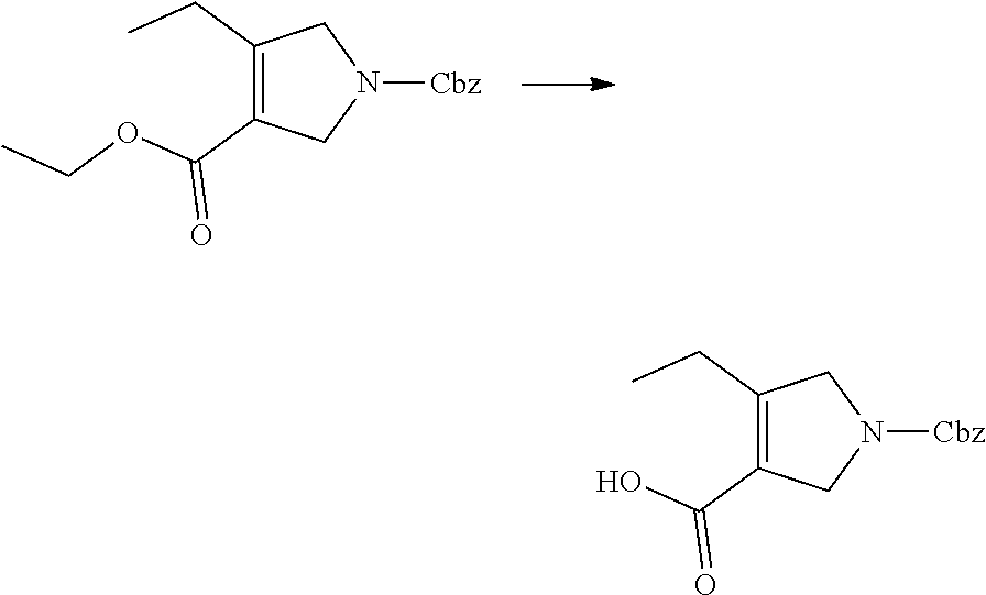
C1(CC)=C(C(=O)OCC)CN([Cbz])C1.C1(CC)=C(C(=O)O)CN([Cbz])C1
